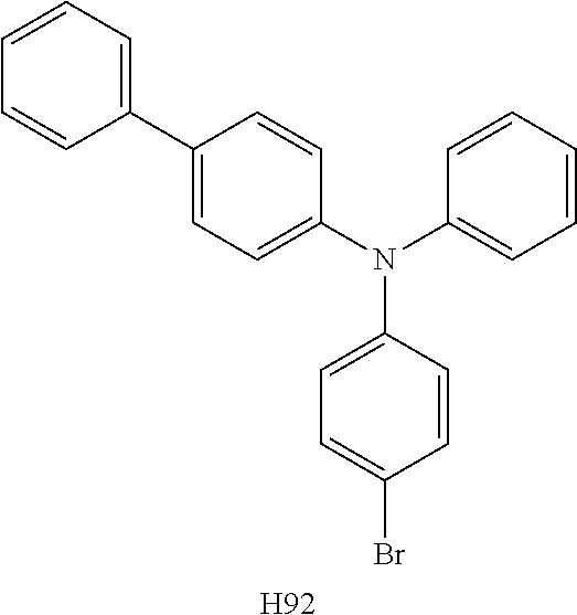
C1(C2=CC=C(N(C3=CC=CC=C3)C3=CC=C(Br)C=C3)C=C2)=CC=CC=C1.[H92]
